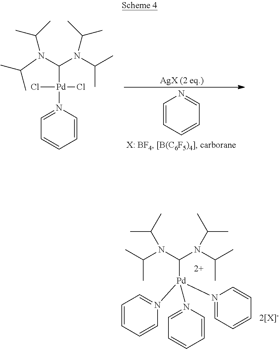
C1=CN([Pd](C(N(C(C)C)C(C)C)N(C(C)C)C(C)C)(Cl)Cl)=CC=C1.C1=CC=CC=N1.C1=CN([Pd](C(N(C(C)C)C(C)C)N(C(C)C)C(C)C)(N2=CC=CC=C2)N2=CC=CC=C2)=CC=C1
